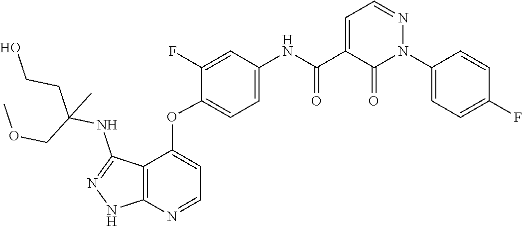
N1(C2=CC=C(F)C=C2)N=CC=C(C(=O)NC2=CC=C(OC3=CC=NC4=C3C(NC(COC)(CCO)C)=NN4)C(F)=C2)C1=O
